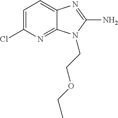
C1=C(Cl)N=C2C(=C1)N=C(N)N2CCOCC
